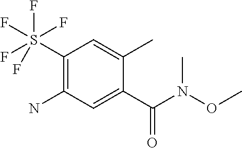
C1(S(F)(F)(F)(F)F)=C(N)C=C(C(N(OC)C)=O)C(C)=C1
